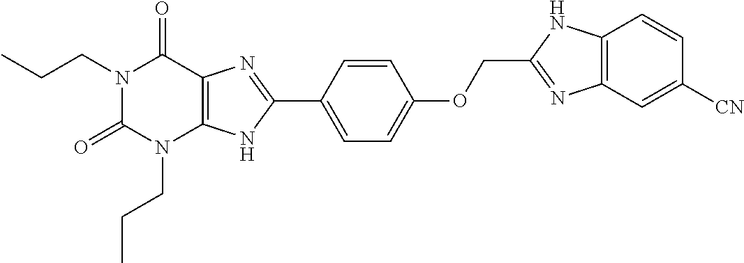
N1(CCC)C(=O)N(CCC)C2=C(C1=O)N=C(C1=CC=C(OCC3=NC4=C(N3)C=CC([CN])=C4)C=C1)N2
